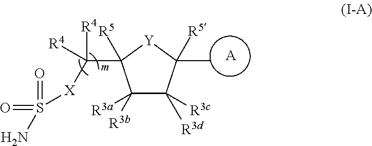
C1([R3b])([R3a])C([R3d])([R3c])C(C)([R5])[Y]C1(C([R4])([R4])[X]S(=O)(=O)N)[R5].[A]
